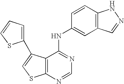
C12=C(C(NC3=CC4=C(C=C3)NN=C4)=NC=N1)C(C1=CC=CS1)=CS2
